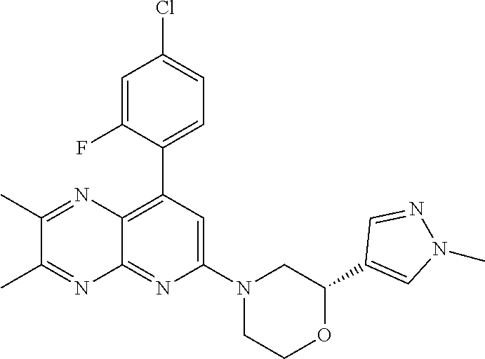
C1(C2=CN(C)N=C2)OCCN(C2=CC(C3=CC=C(Cl)C=C3F)=C3C(=N2)N=C(C)C(C)=N3)C1
